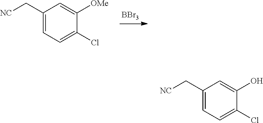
[BBr3].C1=C([OMe])C(Cl)=CC=C1C[NC].C1=C(O)C(Cl)=CC=C1C[NC]
